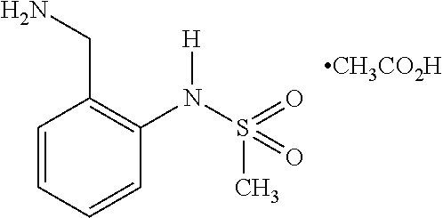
C1=CC=CC(N(S(C)(=O)=O)[H])=C1CN.[CH3CO2H]
